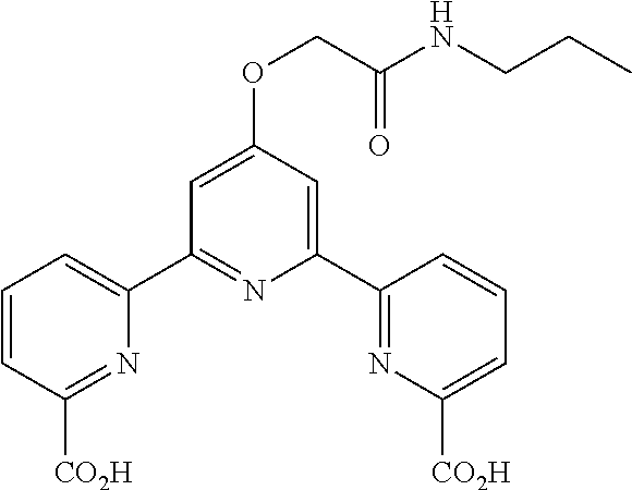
C1(C2=NC([CO2H])=CC=C2)=CC(OCC(NCCC)=O)=CC(C2=CC=CC([CO2H])=N2)=N1
